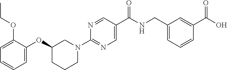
C1=C(OCC)C(OC2CCCN(C3=NC=C(C(NCC4=CC=CC(C(O)=O)=C4)=O)C=N3)C2)=CC=C1
